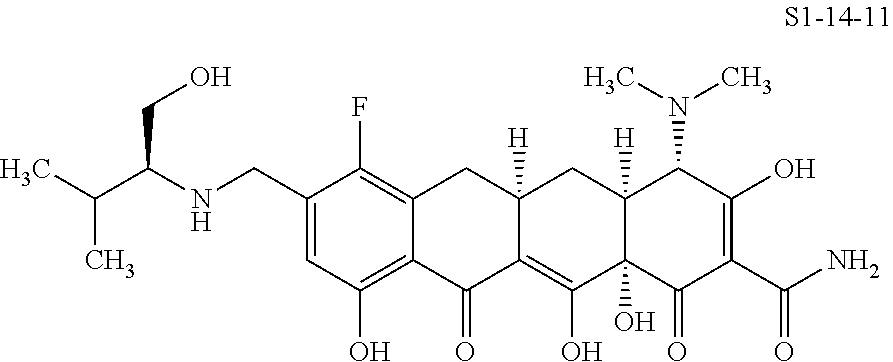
C1(CNC(C(C)C)CO)=CC(O)=C2C(=C1F)CC1([H])C(=C(O)C3(O)C([H])(C1)C(N(C)C)C(O)=C(C(N)=O)C3=O)C2=O
